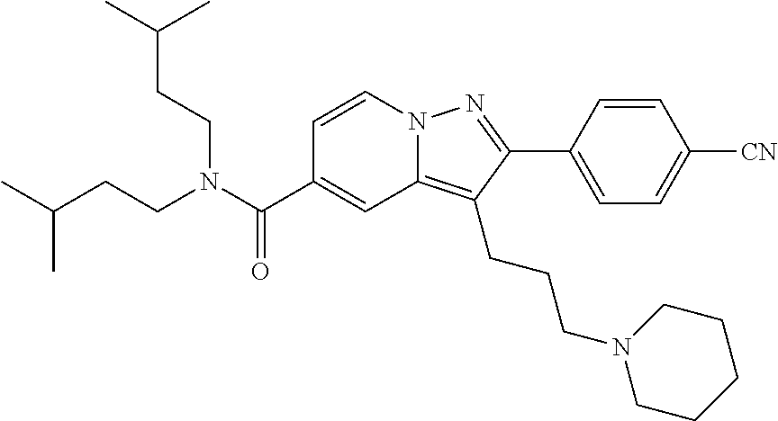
C1=CN2C(=C(CCCN3CCCCC3)C(C3=CC=C([CN])C=C3)=N2)C=C1C(N(CCC(C)C)CCC(C)C)=O
